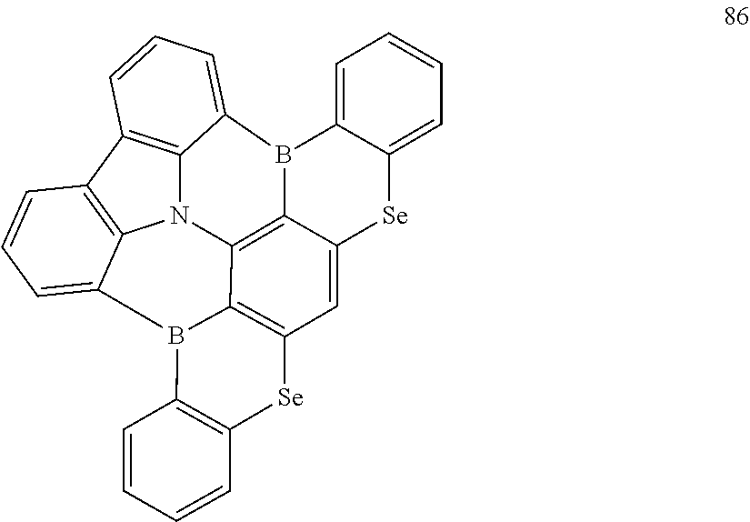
C12=C3B4C5=CC=CC=C5[Se]C3=CC3=C1B(C1=CC=CC5=C1N2C1=C5C=CC=C41)C1=C([Se]3)C=CC=C1
